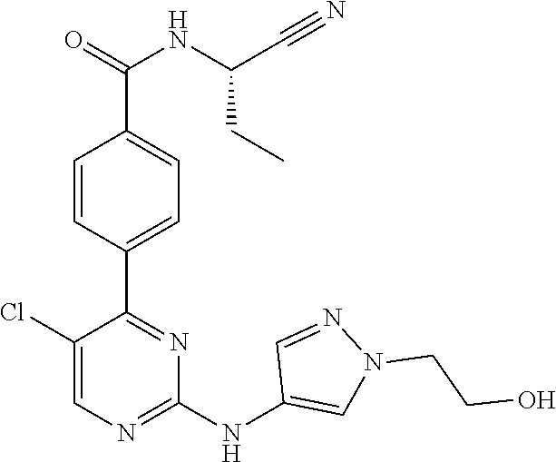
C1(C2=NC(NC3=CN(CCO)N=C3)=NC=C2Cl)=CC=C(C(=O)NC(C#N)CC)C=C1
